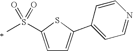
C1=C(S(=O)(=O)C)SC(C2=CC=NC=C2)=C1
